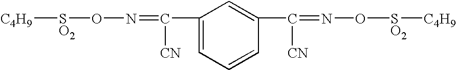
[C4H9][SO2]ON=C([CN])C1=CC=CC(C([CN])=NO[SO2][C4H9])=C1
